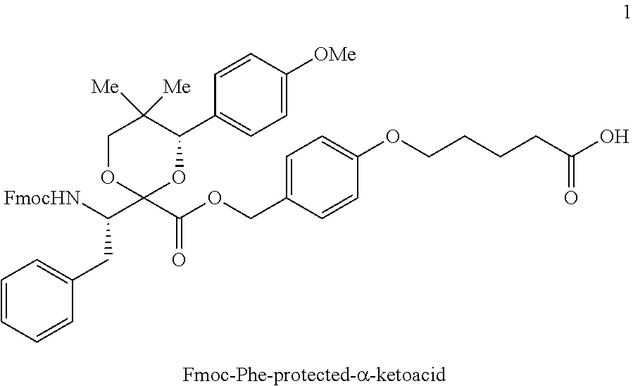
[FmocHN]C(C1(C(OCC2=CC=C(OCCCCC(O)=O)C=C2)=O)OCC([Me])([Me])C(C2=CC=C([OMe])C=C2)O1)CC1=CC=CC=C1
